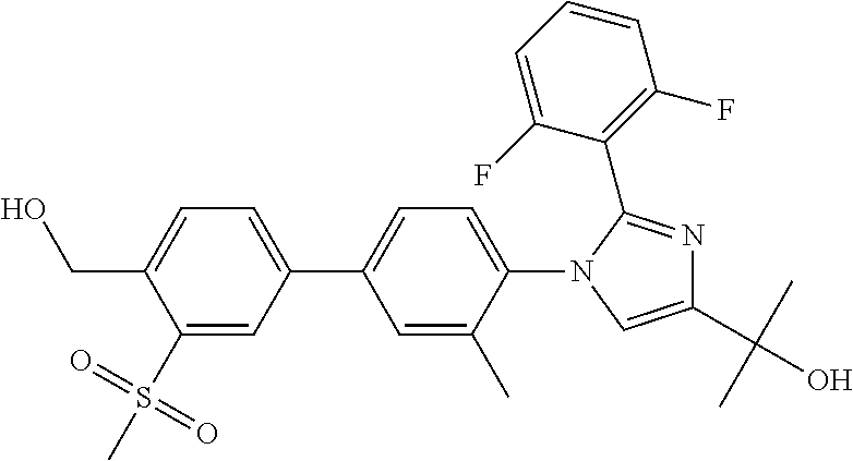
C1(S(=O)(=O)C)=CC(C2=CC=C(N3C=C(C(C)(C)O)N=C3C3=C(F)C=CC=C3F)C(C)=C2)=CC=C1CO
